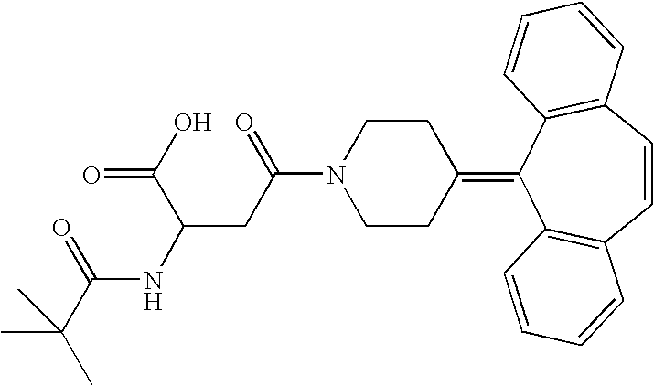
N1(C(=O)CC(NC(C(C)(C)C)=O)C(O)=O)CCC(=C2C3=C(C=CC4=C2C=CC=C4)C=CC=C3)CC1
